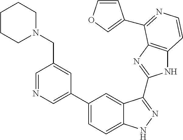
C1(C2=CN=CC(CN3CCCCC3)=C2)=CC=C2C(=C1)C(C1=NC3=C(N1)C=CN=C3C1=COC=C1)=NN2
